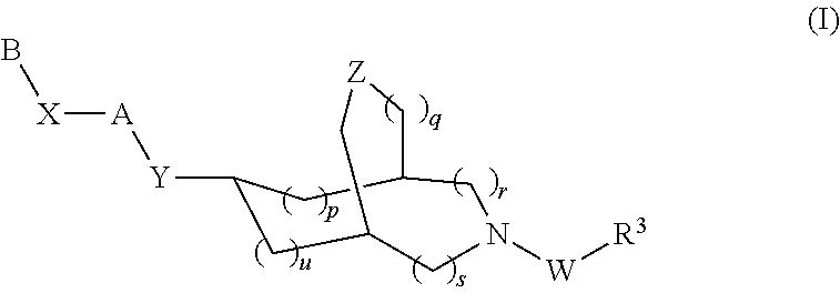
C1C2C[Z]CC(CC1[Y][A][X]B)CN([W][R3])C2
